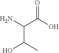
NC(C(C)O)C(=O)O
